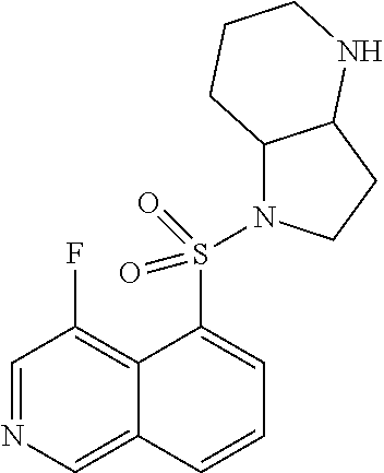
C1=NC=C2C(=C1F)C(S(=O)(=O)N1C3C(CC1)NCCC3)=CC=C2
